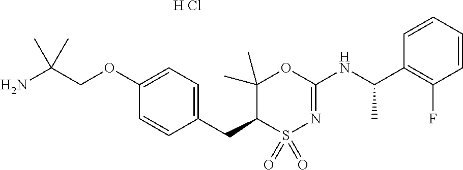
C1=C(OCC(N)(C)C)C=CC(CC2C(C)(C)OC(NC(C3=C(F)C=CC=C3)C)=NS2(=O)=O)=C1.[H Cl]
